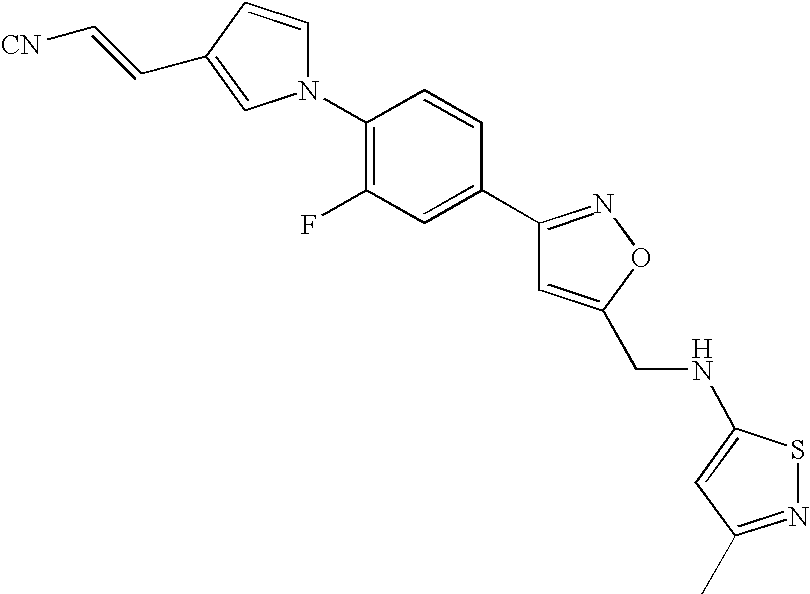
N1(C2=C(F)C=C(C3=NOC(CNC4=CC(C)=NS4)=C3)C=C2)C=CC(C=C[CN])=C1
